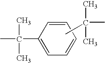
CC(C1=CC=CC=C1)(C)C.CC(C)(C)C
